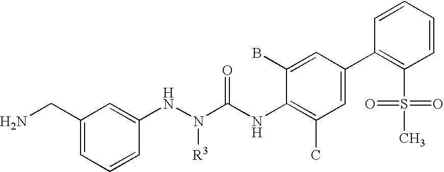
NCC1=CC=CC(NN(C(NC2=C(C)C=C(C3=C(S(=O)(=O)C)C=CC=C3)C=C2B)=O)[R3])=C1
